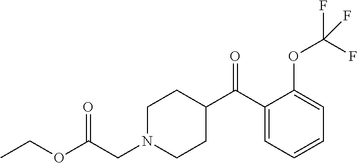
C1N(CC(OCC)=O)CCC(C(C2=CC=CC=C2OC(F)(F)F)=O)C1
